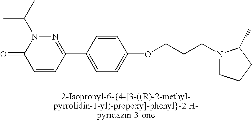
N1=C(C2=CC=C(OCCCN3CCCC3C)C=C2)C=CC(=O)N1C(C)C
